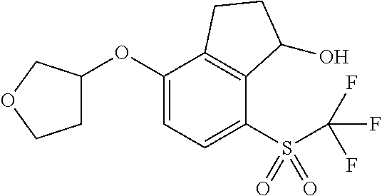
C1C(OC2=CC=C(S(C(F)(F)F)(=O)=O)C3=C2CCC3O)COC1
